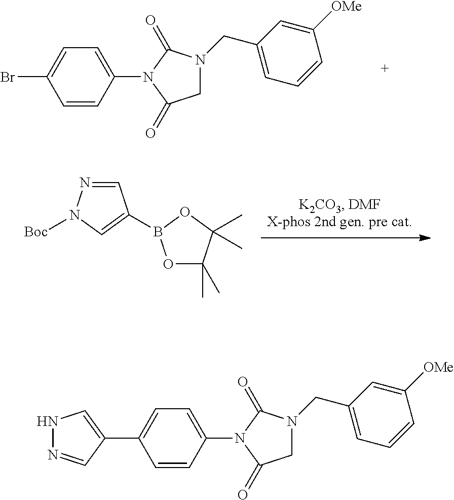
C1=CC(N2C(=O)CN(CC3=CC=CC([OMe])=C3)C2=O)=CC=C1Br.C1=NN([Boc])C=C1B1OC(C)(C)C(C)(C)O1.C1=CC(N2C(=O)CN(CC3=CC=CC([OMe])=C3)C2=O)=CC=C1C1=CNN=C1
